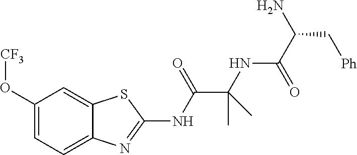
C1(O[CF3])=CC=C2C(=C1)SC(NC(C(NC(C(N)C[Ph])=O)(C)C)=O)=N2
